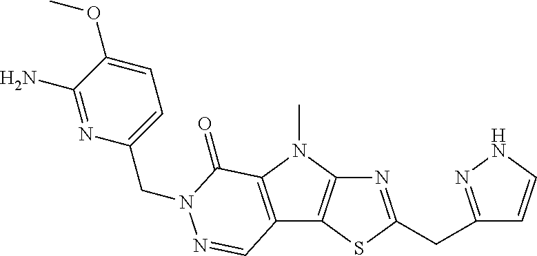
N1=C(CC2=NNC=C2)SC2=C1N(C)C1=C2C=NN(CC2=CC=C(OC)C(N)=N2)C1=O
